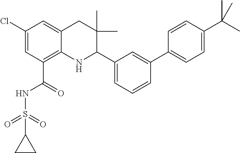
C1(Cl)=CC(C(NS(=O)(=O)C2CC2)=O)=C2C(=C1)CC(C)(C)C(C1=CC=CC(C3=CC=C(C(C)(C)C)C=C3)=C1)N2
